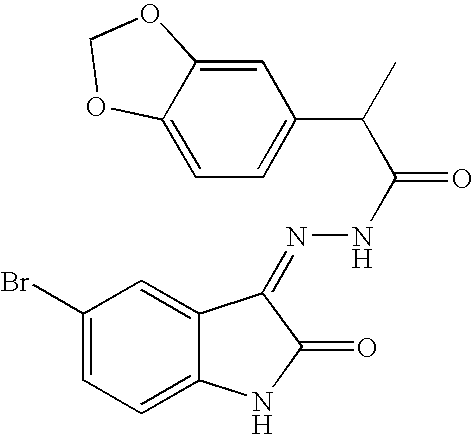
C1(Br)=CC=C2C(=C1)C(=NNC(C(C1=CC=C3C(=C1)OCO3)C)=O)C(=O)N2
